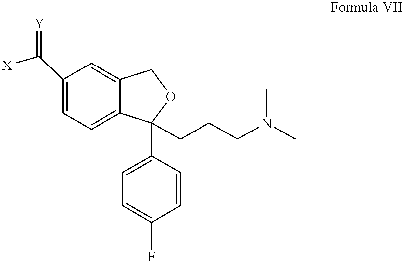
C1(C([X])=[Y])=CC=C2C(=C1)COC2(C1=CC=C(F)C=C1)CCCN(C)C
